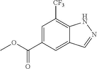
C1=C(C(OC)=O)C=C2C(=C1[CF3])NN=C2
